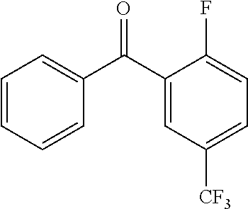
C1=CC=CC(C(C2=CC([CF3])=CC=C2F)=O)=C1
